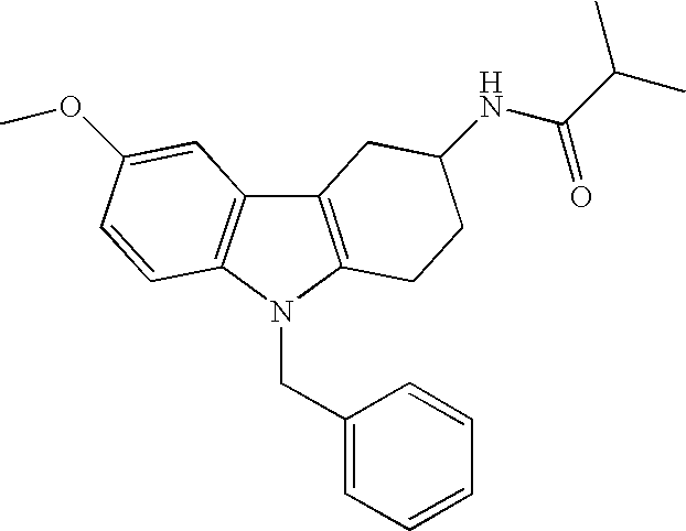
C1(CN2C3=C(C4=C2C=CC(OC)=C4)CC(NC(=O)C(C)C)CC3)=CC=CC=C1
